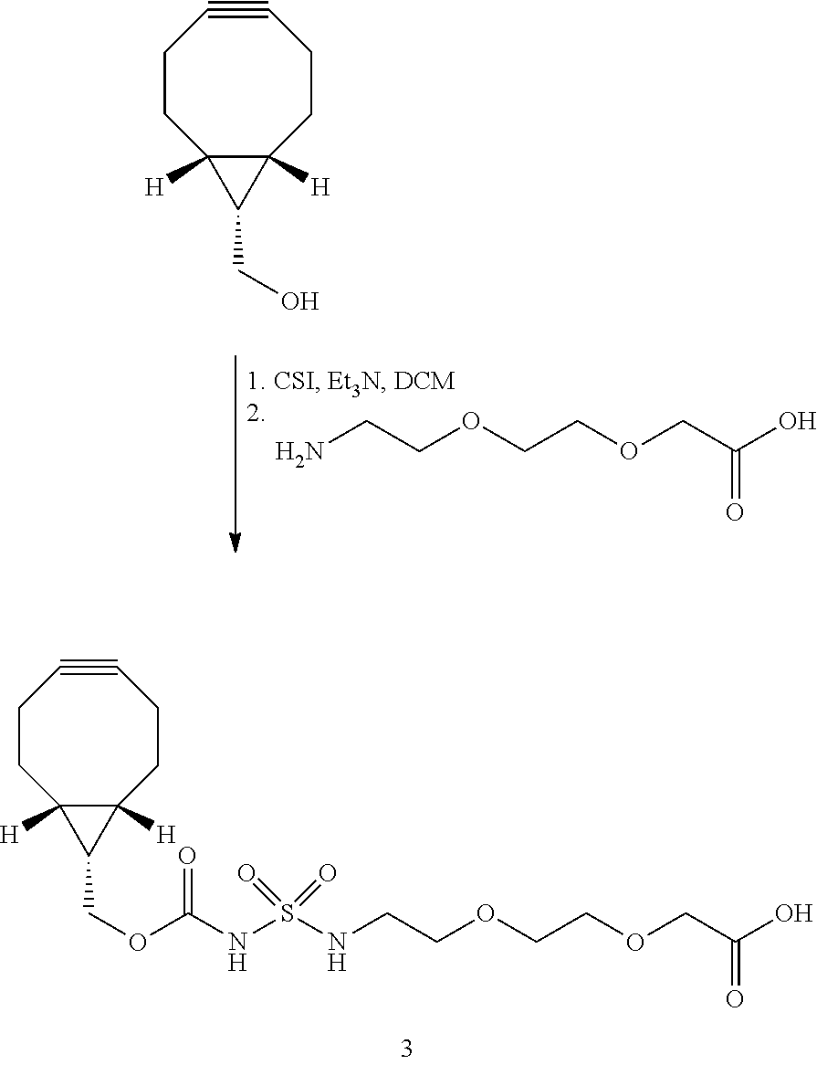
C12([H])C([H])(CCC#CCC1)C2COC(NS(NCCOCCOCC(O)=O)(=O)=O)=O.NCCOCCOCC(O)=O.C12([H])C([H])(CCC#CCC1)C2CO
